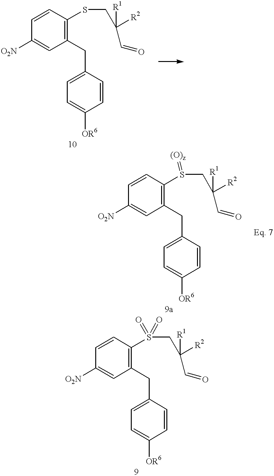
C1=CC(SCC([R2])([R1])C=O)=C(CC2=CC=C([OR6])C=C2)C=C1[O2N].C1=CC(S(CC([R2])([R1])C=O)=[(O)z])=C(CC2=CC=C([OR6])C=C2)C=C1[O2N].C1=CC(S(CC([R2])([R1])C=O)(=O)=O)=C(CC2=CC=C([OR6])C=C2)C=C1[O2N]
